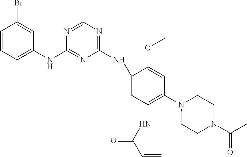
C1(NC2=CC=CC(Br)=C2)=NC(NC2=CC(NC(C=C)=O)=C(N3CCN(C(C)=O)CC3)C=C2OC)=NC=N1
